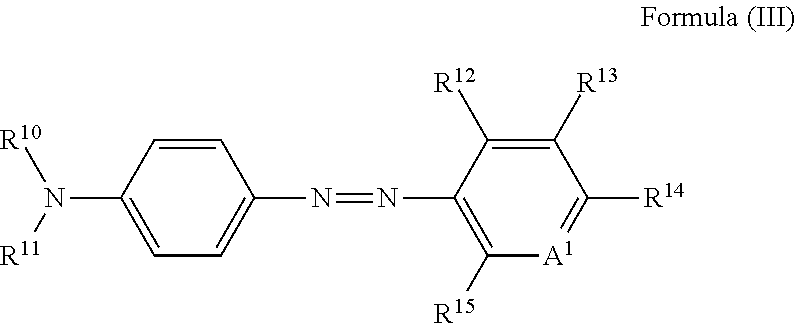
N(C1=CC=C(N=NC2=C([R15])[A1]=C([R14])C([R13])=C2[R12])C=C1)([R11])[R10]
